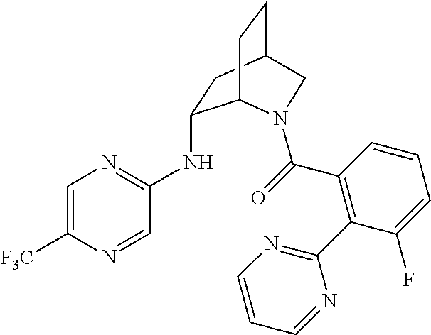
C(=O)(C1=C(C2=NC=CC=N2)C(F)=CC=C1)N1C2C(NC3=NC=C([F3C])N=C3)CC(CC2)C1
